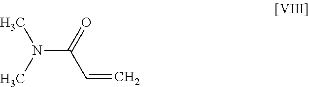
CN(C(C=C)=O)C
